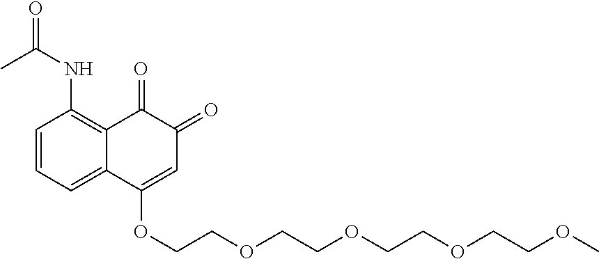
C1=CC=C2C(=C1NC(=O)C)C(=O)C(=O)C=C2OCCOCCOCCOCCOC
